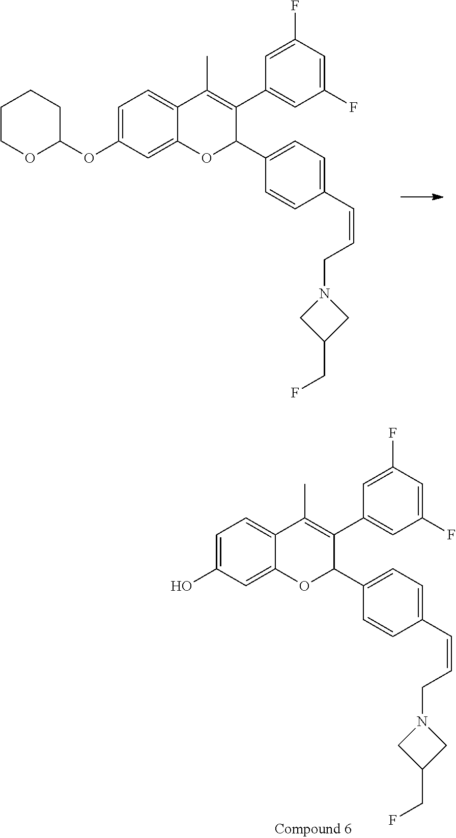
C1=C(OC2CCCCO2)C=C2C(=C1)C(C)=C(C1=CC(F)=CC(F)=C1)C(C1=CC=C(C=CCN3CC(CF)C3)C=C1)O2.C1=C(O)C=C2C(=C1)C(C)=C(C1=CC(F)=CC(F)=C1)C(C1=CC=C(C=CCN3CC(CF)C3)C=C1)O2
